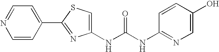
C1=CC(C2=NC(NC(NC3=NC=C(O)C=C3)=O)=CS2)=CC=N1
